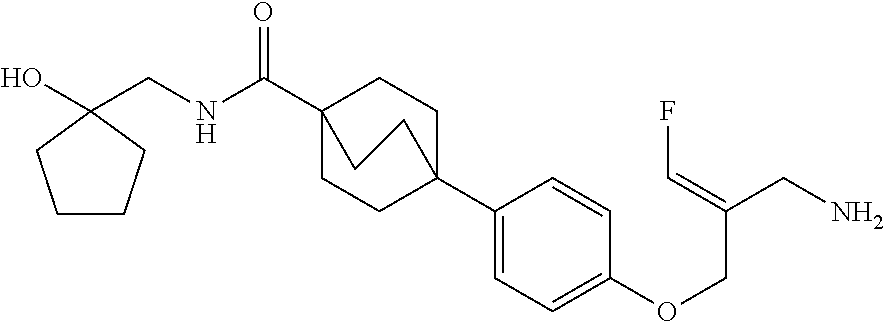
C1(C23CCC(C(NCC4(O)CCCC4)=O)(CC2)CC3)=CC=C(OCC(CN)=CF)C=C1
